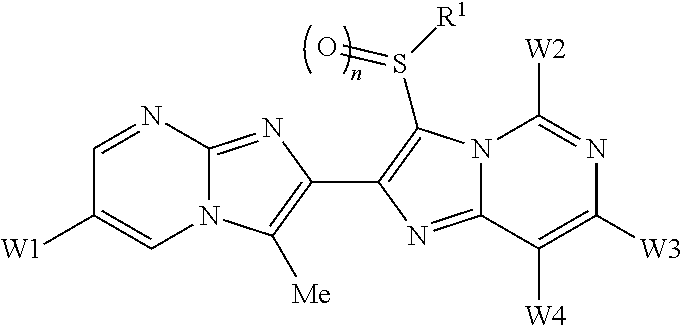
N12C(=NC(C3=C(S([R1])=O)N4C(=N3)C([W4])=C([W3])N=C4[W2])=C1[Me])N=CC([W1])=C2
